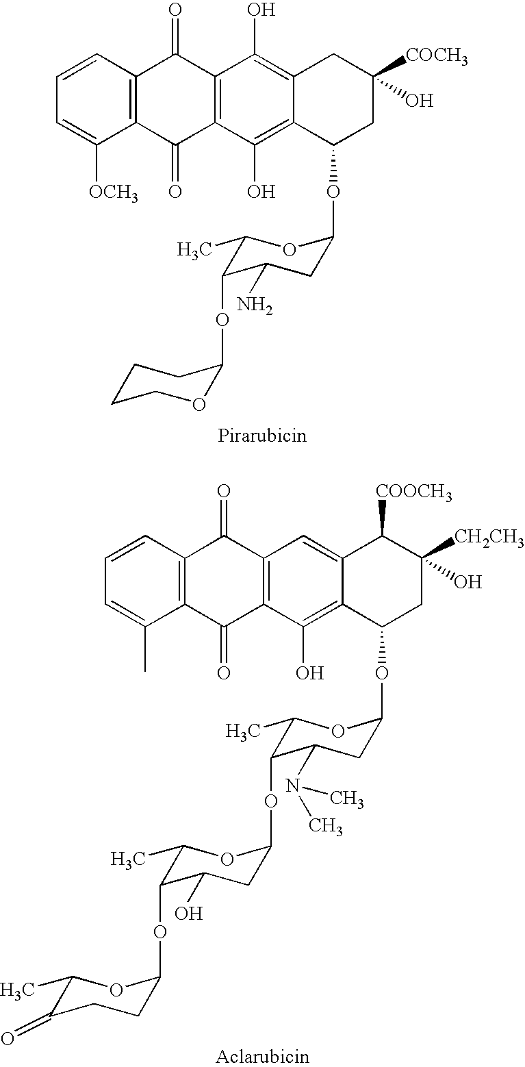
C1=C([OCH3])C2=C(C=C1)C(=O)C1=C(C2=O)C(O)=C2C(=C1O)CC(O)([COCH3])CC2OC1CC(N)C(OC2OCCCC2)C(C)O1.C1=C(C)C2=C(C=C1)C(=O)C1=C(C2=O)C(O)=C2C(=C1)C([COOCH3])C(O)([CH2CH3])CC2OC1CC(N(C)C)C(OC2CC(O)C(OC3CCC(=O)C(C)O3)C(C)O2)C(C)O1
